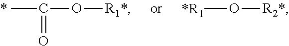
C(C)(O[R1*])=O.[*R1]O[R2*]
